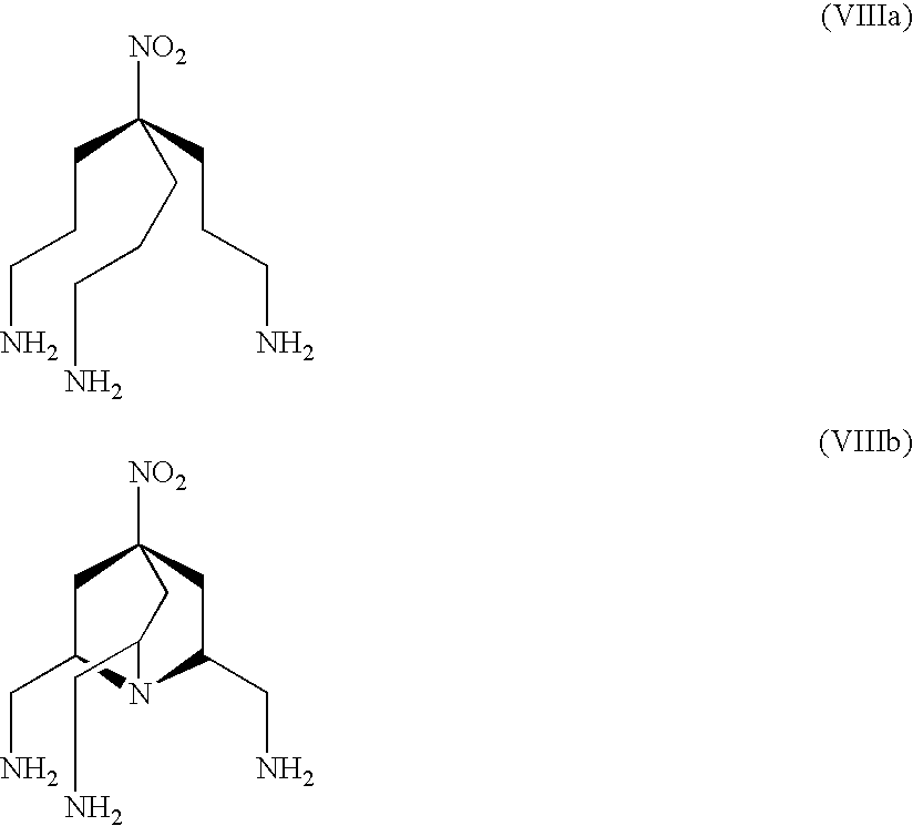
[NO2]C(CCCN)(CCCN)CCCN.C1C(CN)N2C(CN)CC1([NO2])CC2CN
